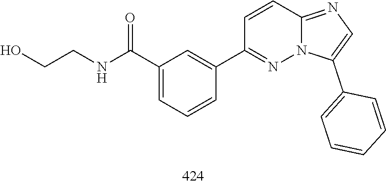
C1=CC(C2=CC(C(NCCO)=O)=CC=C2)=NN2C1=NC=C2C1=CC=CC=C1
